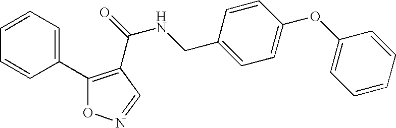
C1(C2=C(C(=O)NCC3=CC=C(OC4=CC=CC=C4)C=C3)C=NO2)=CC=CC=C1
